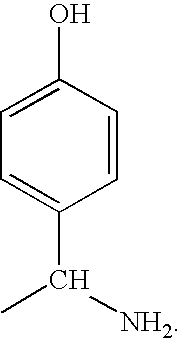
C1=CC(O)=CC=C1C([NH2])C
